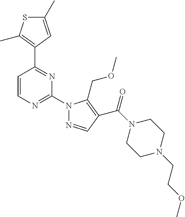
S1C(C)=CC(C2=NC(N3N=CC(C(N4CCN(CCOC)CC4)=O)=C3COC)=NC=C2)=C1C
